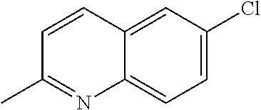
C12=CC(Cl)=CC=C1N=C(C)C=C2
